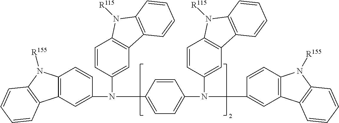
C1(N(C2=CC=C(N(C3=CC4=C(C=C3)N([R155])C3=C4C=CC=C3)C3=CC4=C(C=C3)N([R115])C3=C4C=CC=C3)C=C2)C2=CC3=C(C=C2)N([R115])C2=C3C=CC=C2)=CC2=C(C=C1)N([R155])C1=C2C=CC=C1
